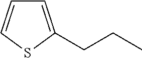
C(CC)C1=CC=CS1
